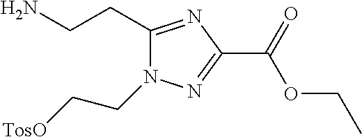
NCCC1=NC(C(=O)OCC)=NN1CC[TosO]
